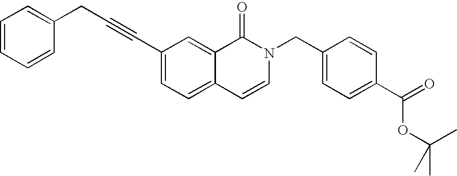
C1=CC=CC(CC#CC2=CC=C3C(=C2)C(=O)N(CC2=CC=C(C(OC(C)(C)C)=O)C=C2)C=C3)=C1
